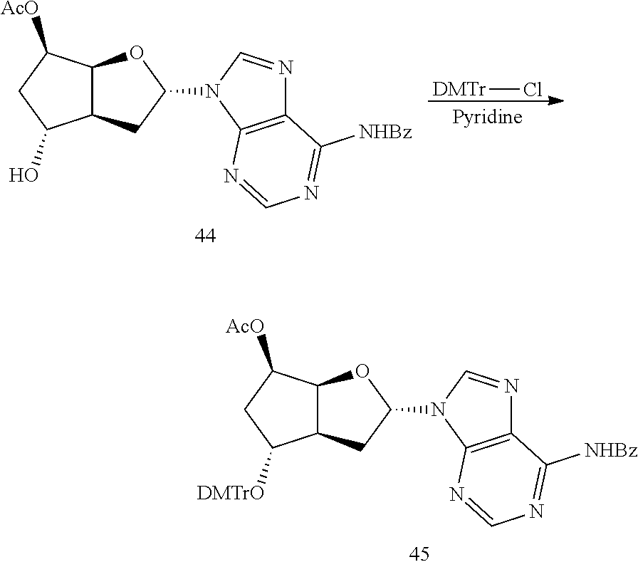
C1C([DMTrO])C2C(C1[AcO])OC(N1C=NC3=C1N=CN=C3[NHBz])C2.C1C(O)C2C(C1[AcO])OC(N1C=NC3=C1N=CN=C3[NHBz])C2.[DMTr]Cl
